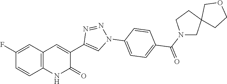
C12=C(C=C(F)C=C1)C=C(C1=CN(C3=CC=C(C(N4CC5(CC4)CCOC5)=O)C=C3)N=N1)C(=O)N2
